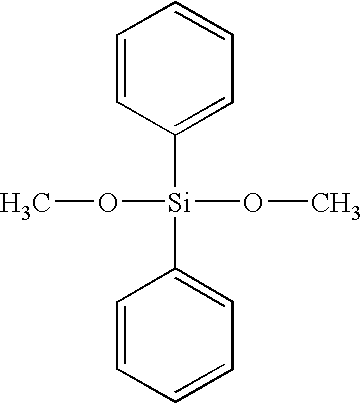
C1=CC([Si](OC)(OC)C2=CC=CC=C2)=CC=C1
